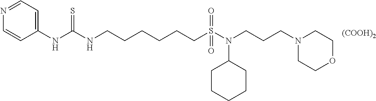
N(C1=CC=NC=C1)C(NCCCCCCS(N(C1CCCCC1)CCCN1CCOCC1)(=O)=O)=S.[(COOH)2]
